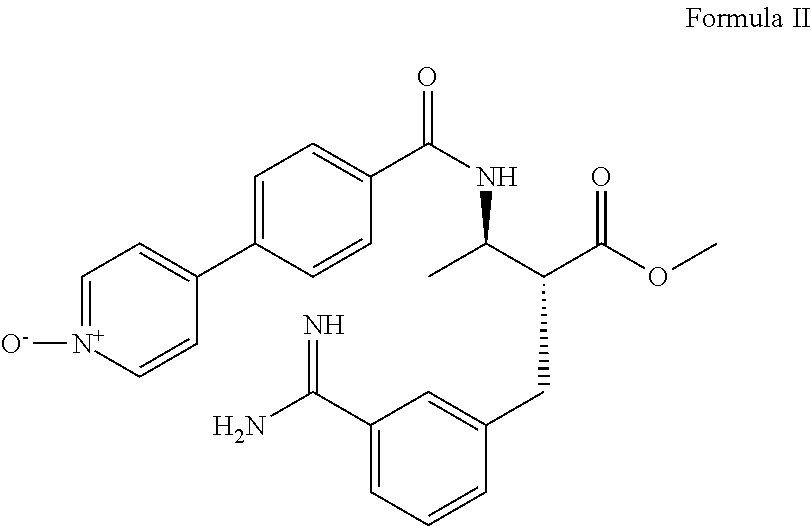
C1=[N+]([O-])C=CC(C2=CC=C(C(NC(C(C(OC)=O)CC3=CC(C(N)=N)=CC=C3)C)=O)C=C2)=C1
